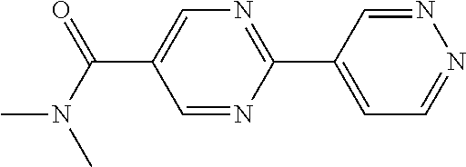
C(C1=CN=C(C2=CC=NN=C2)N=C1)(N(C)C)=O
